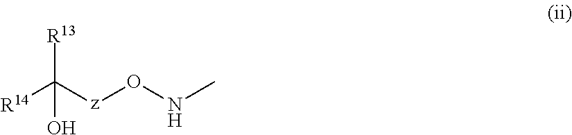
[R14]C([z]ONC)([R13])O
